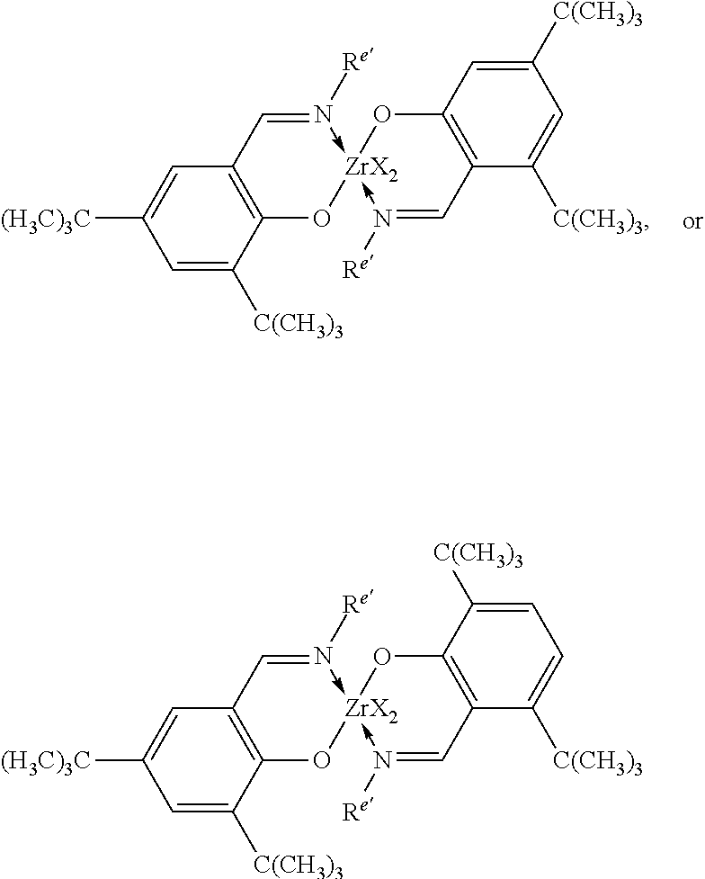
C1=C([C(CH3)3])C2=C(C=C1[(H3C)3C])C=N([Re])->[ZrX2]1(-N([Re])=CC3=C(O1)C=C([C(CH3)3])C=C3[C(CH3)3])O2.C1=C([C(CH3)3])C2=C(C=C1[(H3C)3C])C=N([Re])->[ZrX2]1(-N([Re])=CC3=C(O1)C([C(CH3)3])=CC=C3[C(CH3)3])O2
